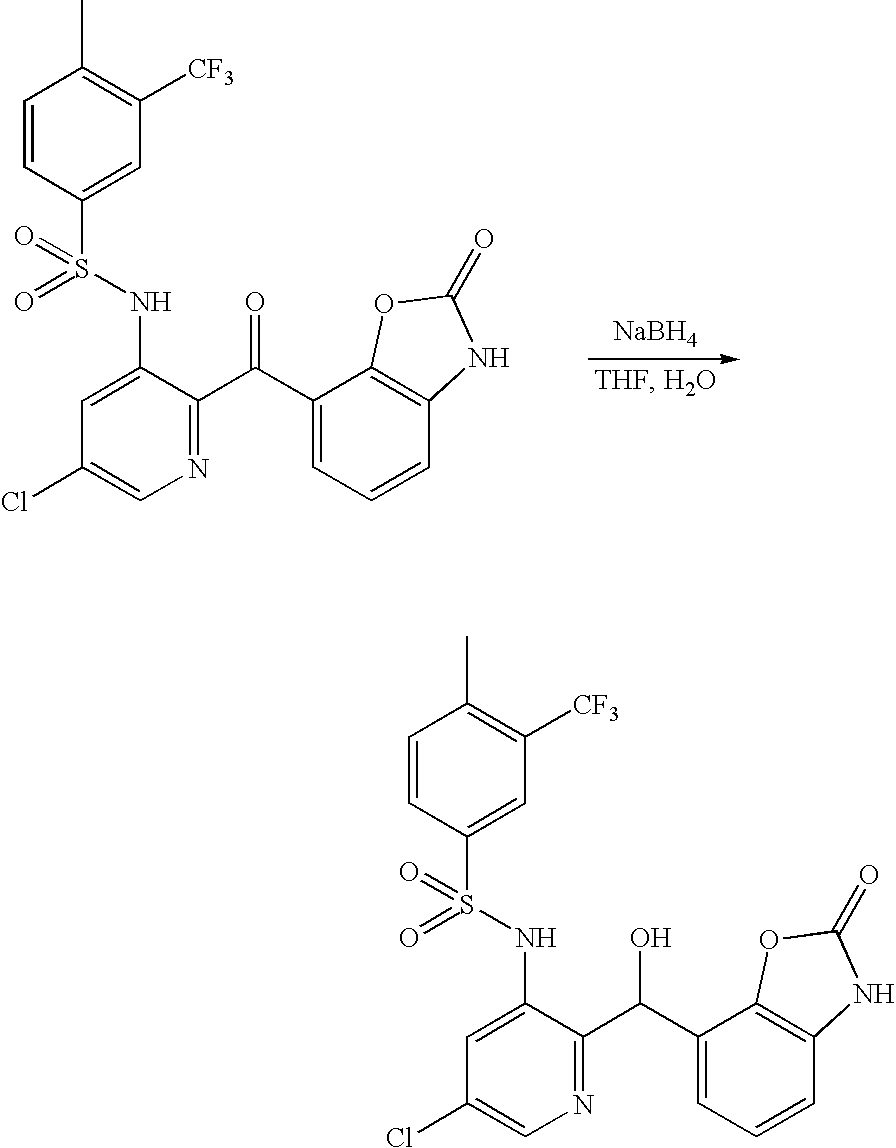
[NaBH4].C1=CC(S(NC2=CC(Cl)=CN=C2C(C2=CC=CC3=C2OC(=O)N3)=O)(=O)=O)=CC([CF3])=C1C.C1=CC(S(NC2=CC(Cl)=CN=C2C(C2=CC=CC3=C2OC(=O)N3)O)(=O)=O)=CC([CF3])=C1C
